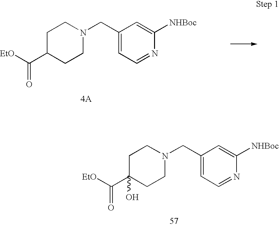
[EtO]C(C1CCN(CC2=CC=NC([NHBoc])=C2)CC1)=O.[4A].[EtO]C(C1(O)CCN(CC2=CC=NC([NHBoc])=C2)CC1)=O
